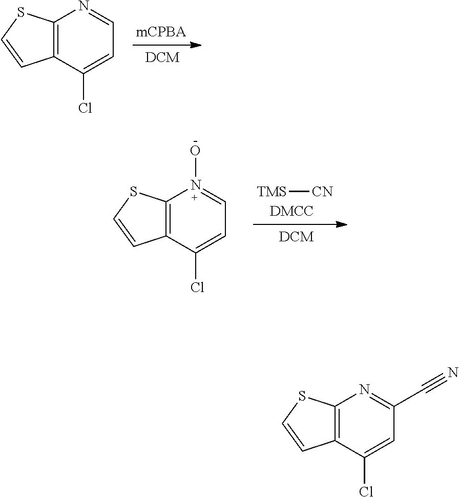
C12=C(C(Cl)=CC=N1)C=CS2.C12=C(C(Cl)=CC=N1O)C=CS2.[TMS][CN].C12=C(C(Cl)=CC(C#N)=N1)C=CS2
